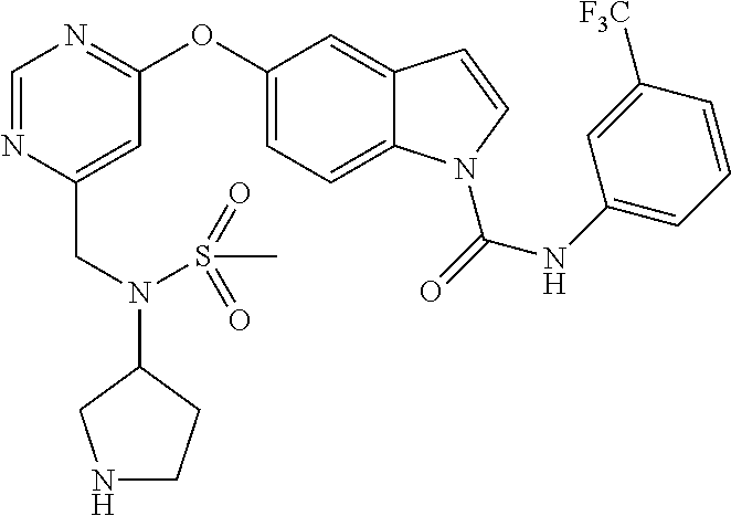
C1=NC(CN(S(=O)(C)=O)C2CCNC2)=CC(OC2=CC=C3C(=C2)C=CN3C(NC2=CC=CC([F3C])=C2)=O)=N1
